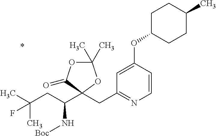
C1(C)(C)OC(=O)C(CC2=NC=CC(OC3CCC(C)CC3)=C2)(C(CC(C)(C)F)N[Boc])O1
